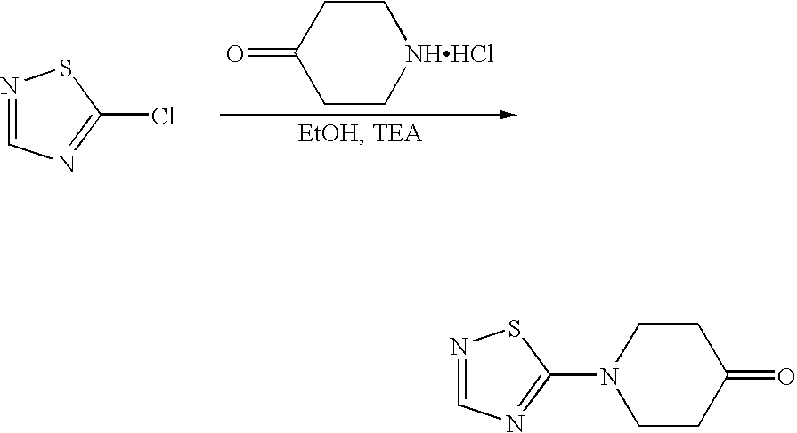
C1C[NHHCl]CCC1=O.N1=CN=C(Cl)S1.N1=CN=C(N2CCC(=O)CC2)S1
